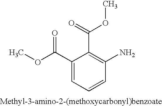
C1(C(OC)=O)=CC=CC(N)=C1C(=O)OC
